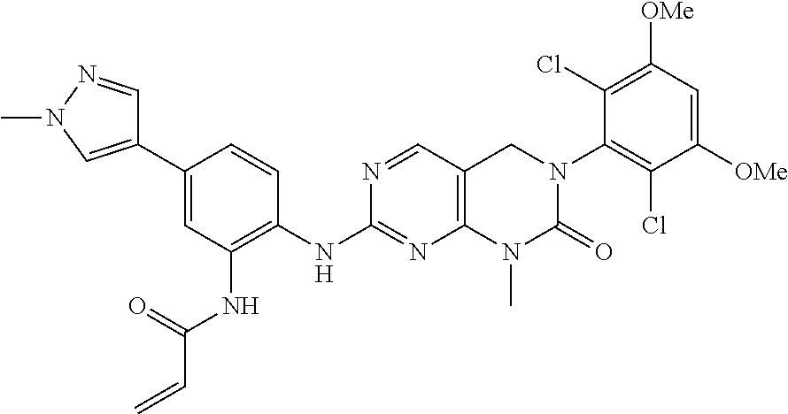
N1=CC2=C(N=C1NC1=C(NC(C=C)=O)C=C(C3=CN(C)N=C3)C=C1)N(C)C(=O)N(C1=C(Cl)C([OMe])=CC([OMe])=C1Cl)C2
